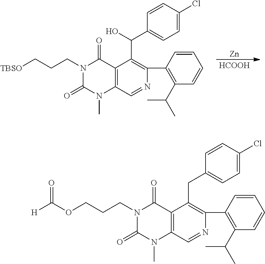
C1(C2=C(C(C)C)C=CC=C2)=C(C(O)C2=CC=C(Cl)C=C2)C2=C(C=N1)N(C)C(=O)N(CCC[TBSO])C2=O.[Zn].[HCOOH].C1(C2=C(C(C)C)C=CC=C2)=C(CC2=CC=C(Cl)C=C2)C2=C(C=N1)N(C)C(=O)N(CCCOC(=O)[H])C2=O
